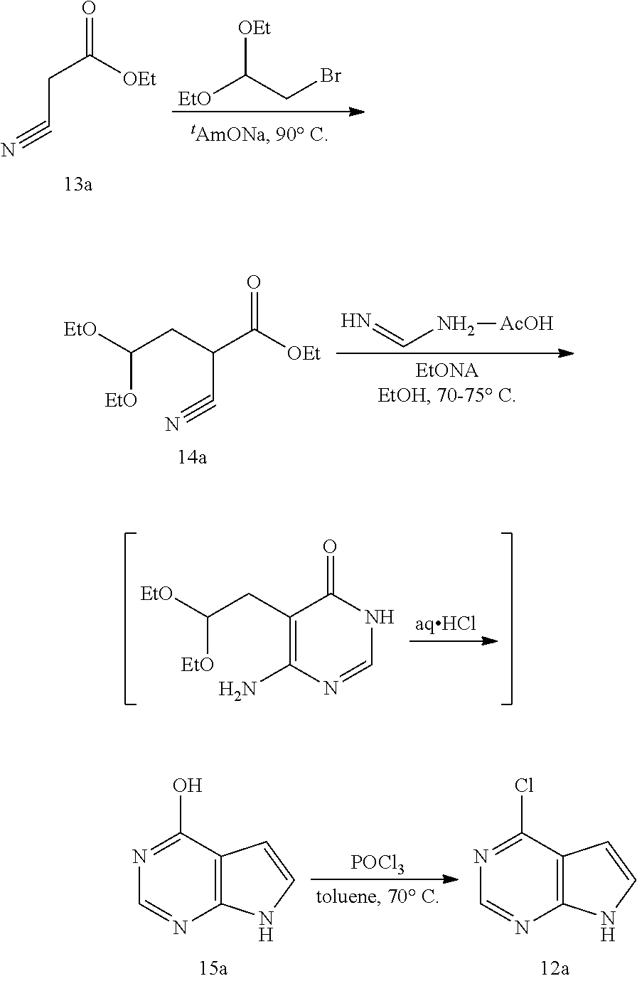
[EtO]C(CC1=C(N)N=CNC1=O)[EtO].C(C([OEt])=O)C#N.[EtO]C(CBr)[OEt].[EtO]C(CC(C([OEt])=O)C#N)[EtO].N=CN[AcOH].N1=C(O)C2=C(N=C1)NC=C2.[POCl3].N1=C(Cl)C2=C(N=C1)NC=C2
